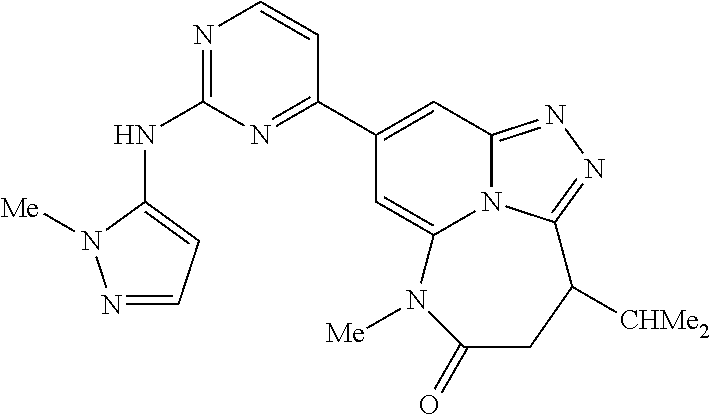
N1=C(NC2=CC=NN2[Me])N=C(C2=CC3=NN=C4N3C(=C2)N([Me])C(=O)CC4[CHMe2])C=C1
